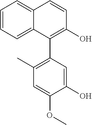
C1=CC=C2C(=C1)C=CC(O)=C2C1=C(C)C=C(OC)C(O)=C1
